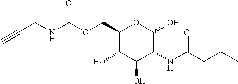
O(CC1C(O)C(O)C(NC(CCC)=O)C(O)O1)C(=O)NCC#C
